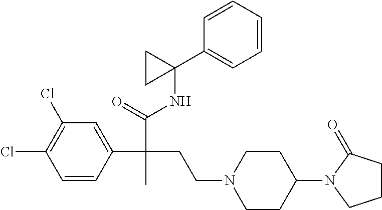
C1=CC(C(C(NC2(C3=CC=CC=C3)CC2)=O)(CCN2CCC(N3C(=O)CCC3)CC2)C)=CC(Cl)=C1Cl
